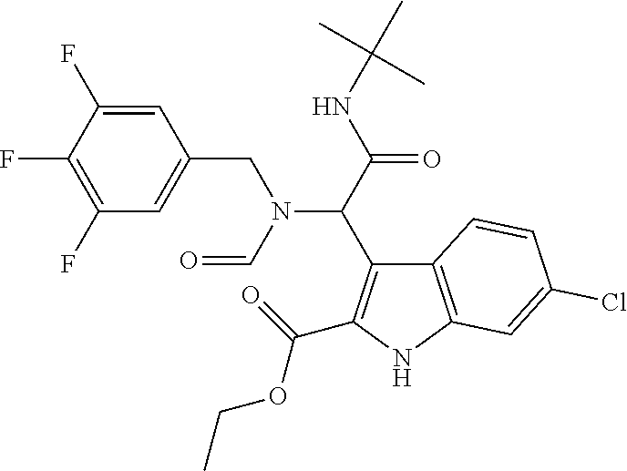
C(C(NC(C)(C)C)=O)(N(CC1=CC(F)=C(F)C(F)=C1)C=O)C1=C(C(=O)OCC)NC2=C1C=CC(Cl)=C2
